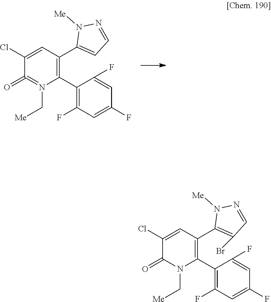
C1(C2=C(F)C=C(F)C=C2F)=C(C2=CC=NN2[Me])C=C(Cl)C(=O)=N1C[Me].C1(C2=C(F)C=C(F)C=C2F)=C(C2=C(Br)C=NN2[Me])C=C(Cl)C(=O)N1C[Me]
